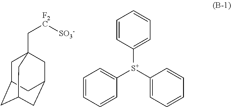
C1C2CC3CC(CC1(C[F2C][SO3-])C3)C2.C1=CC([S+](C2=CC=CC=C2)C2=CC=CC=C2)=CC=C1
